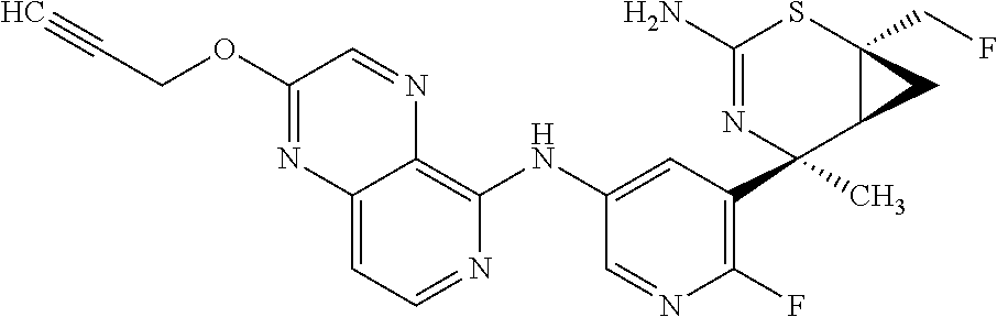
C12=CC=NC(NC3=CC(C4(C)N=C(N)SC5(CF)C4C5)=C(F)N=C3)=C1N=CC(OCC#C)=N2
